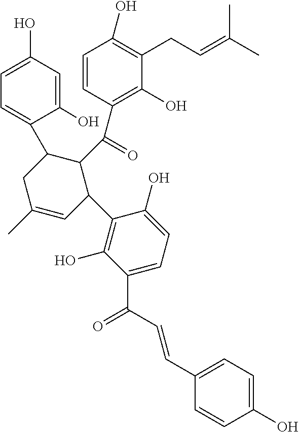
C1(O)=CC(O)=CC=C1C1CC(C)=CC(C2=C(O)C(C(C=CC3=CC=C(O)C=C3)=O)=CC=C2O)C1C(=O)C1=C(O)C(CC=C(C)C)=C(O)C=C1
